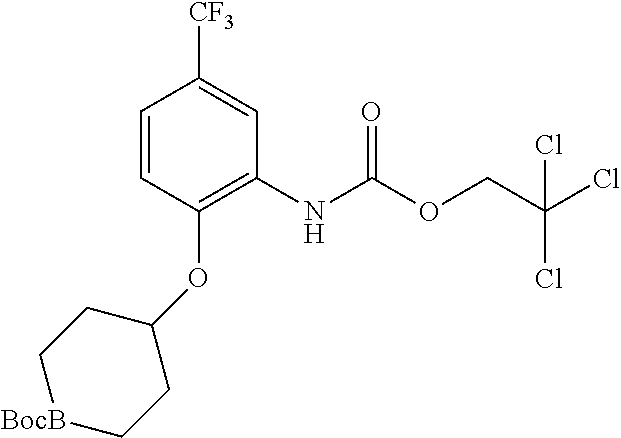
C1=CC(OC2CC[BocB]CC2)=C(NC(OCC(Cl)(Cl)Cl)=O)C=C1[CF3]
